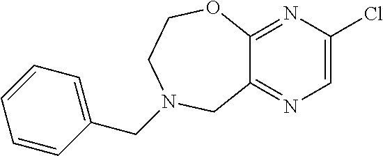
C12=NC(Cl)=CN=C1CN(CC1=CC=CC=C1)CCO2
